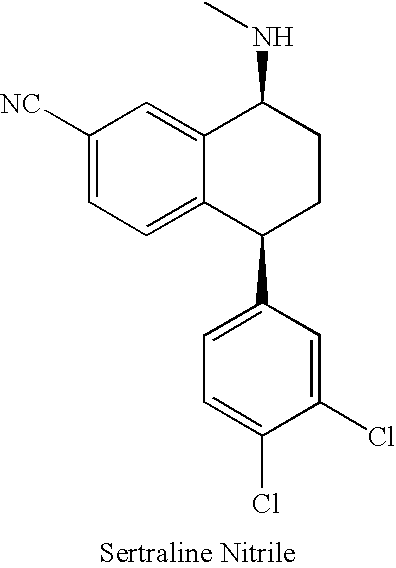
C1([NC])=CC=C2C(=C1)C(NC)CCC2C1=CC=C(Cl)C(Cl)=C1
